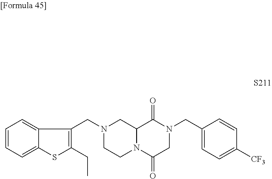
C1=CC=C2C(=C1)C(CN1CCN3C(C1)C(=O)N(CC1=CC=C([CF3])C=C1)CC3=O)=C(CC)S2
